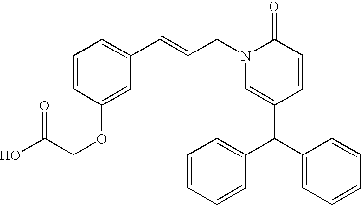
C1(C=CCN2C(=O)C=CC(C(C3=CC=CC=C3)C3=CC=CC=C3)=C2)=CC=CC(OCC(O)=O)=C1
